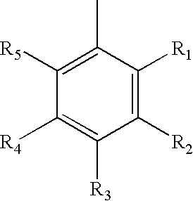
CC1=C([R5])C([R4])=C([R3])C([R2])=C1[R1]
